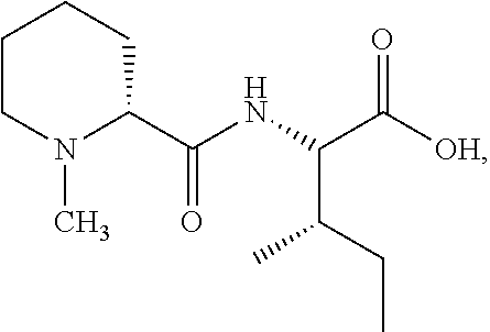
C1CN(C)C(C(NC(C(CC)C)C([OH])=O)=O)CC1
